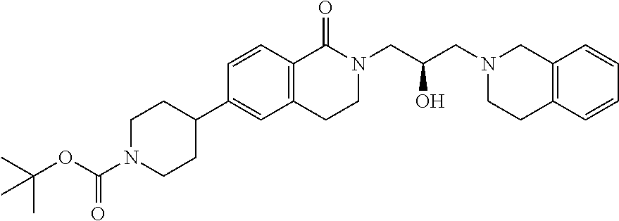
C1N(C(OC(C)(C)C)=O)CCC(C2=CC3=C(C=C2)C(=O)N(CC(O)CN2CCC4=C(C2)C=CC=C4)CC3)C1
